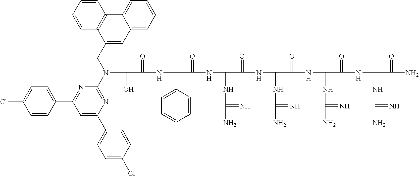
OC(C(=O)NC(C1=CC=CC=C1)C(=O)NC(NC(N)=N)C(=O)NC(NC(N)=N)C(=O)NC(NC(N)=N)C(=O)NC(NC(N)=N)C(=O)N)N(CC1=CC2=CC=CC=C2C2=C1C=CC=C2)C1=NC(C2=CC=C(Cl)C=C2)=CC(C2=CC=C(Cl)C=C2)=N1
